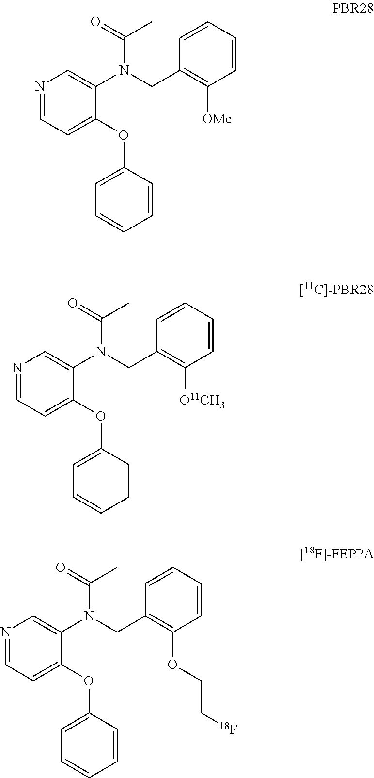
N1=CC=C(OC2=CC=CC=C2)C(N(CC2=C([OMe])C=CC=C2)C(C)=O)=C1.N1=CC=C(OC2=CC=CC=C2)C(N(CC2=C([O11CH3])C=CC=C2)C(C)=O)=C1.N1=CC=C(OC2=CC=CC=C2)C(N(CC2=C(OCC[18F])C=CC=C2)C(C)=O)=C1
